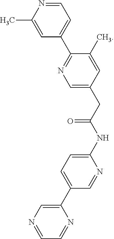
C1=NC=C(C2=CC=C(NC(CC3=CN=C(C4=CC=NC(C)=C4)C(C)=C3)=O)N=C2)N=C1
